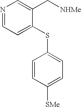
N1=CC=C(SC2=CC=C([SMe])C=C2)C(C[NHMe])=C1
